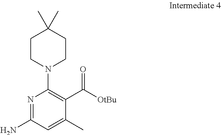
N1=C(N)C=C(C)C(C([OtBu])=O)=C1N1CCC(C)(C)CC1
